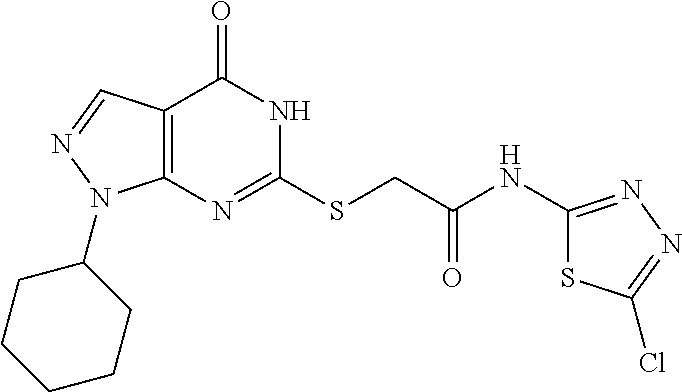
C12=C(C=NN1C1CCCCC1)C(=O)NC(SCC(NC1=NN=C(Cl)S1)=O)=N2
